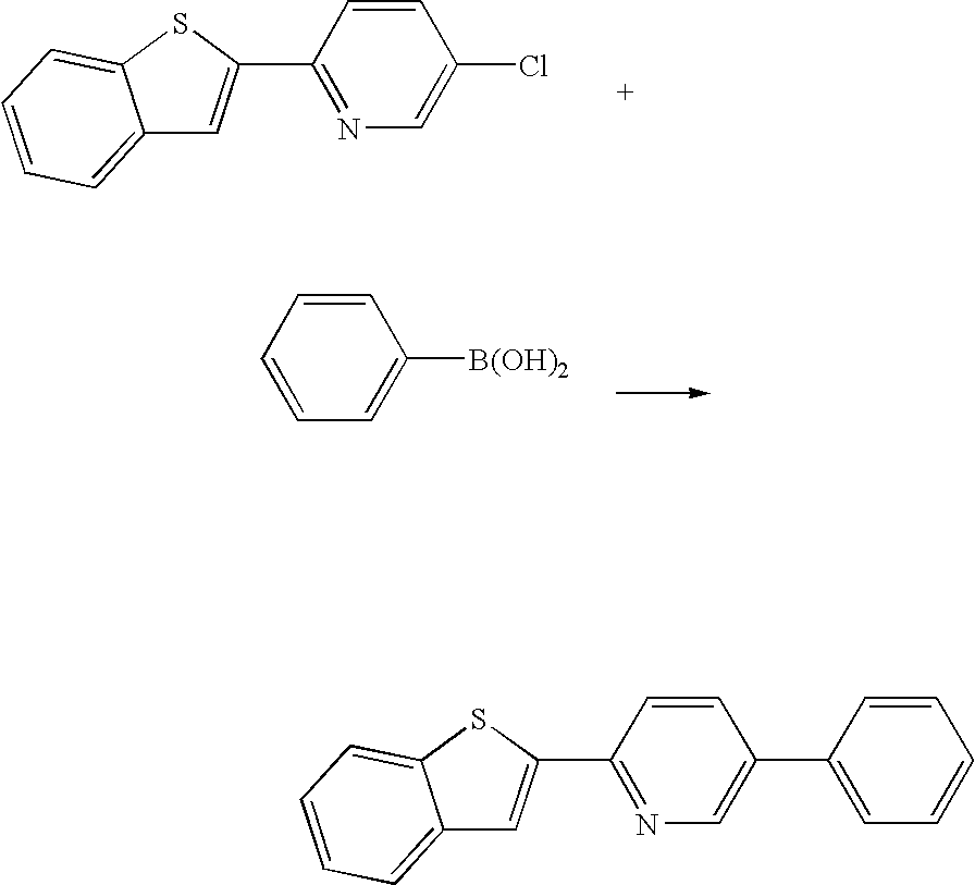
C1([B(OH)2])=CC=CC=C1.C12=CC=CC=C1SC(C1=NC=C(Cl)C=C1)=C2.C12=CC=CC=C1SC(C1=NC=C(C3=CC=CC=C3)C=C1)=C2
